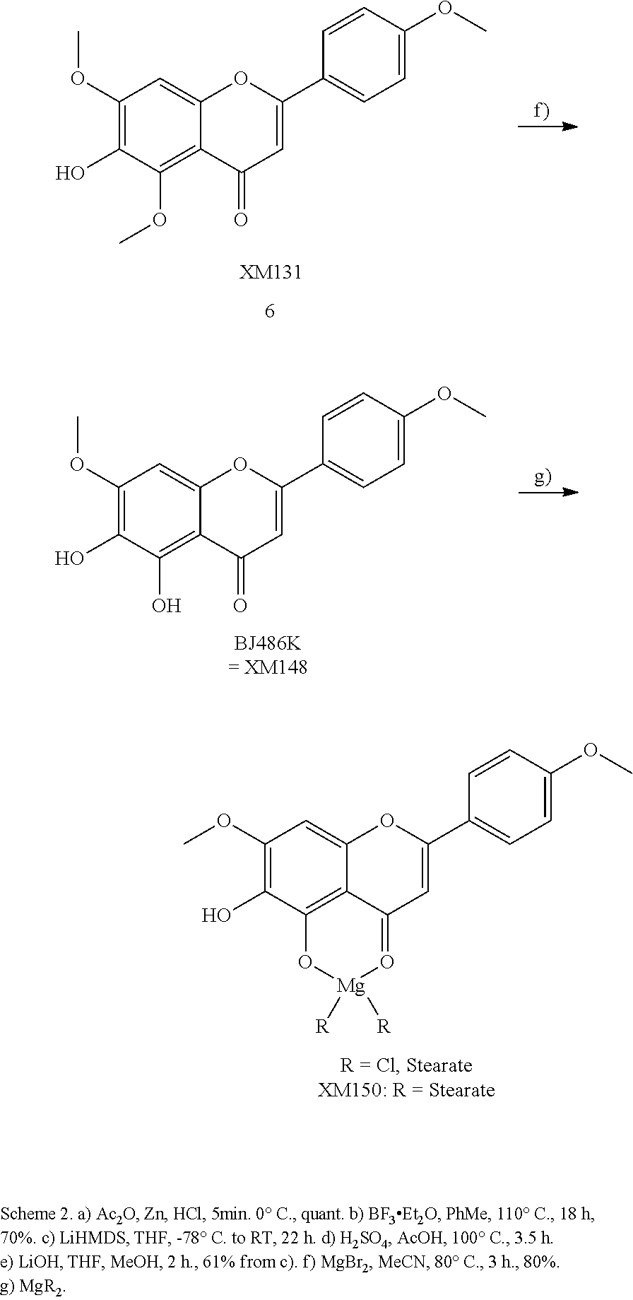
C1(OC)=C(O)C(OC)=C2C(=C1)OC(C1=CC=C(OC)C=C1)=CC2=O.[XM131].C1(OC)=C(O)C(O)=C2C(=C1)OC(C1=CC=C(OC)C=C1)=CC2=O.C1(OC)=C(O)C2=C3C(=C1)OC(C1=CC=C(OC)C=C1)=CC3=O[Mg]([R])([R])O2
